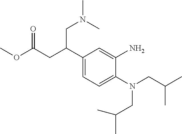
N(CC(C)C)(CC(C)C)C1=CC=C(C(CC(OC)=O)CN(C)C)C=C1N
